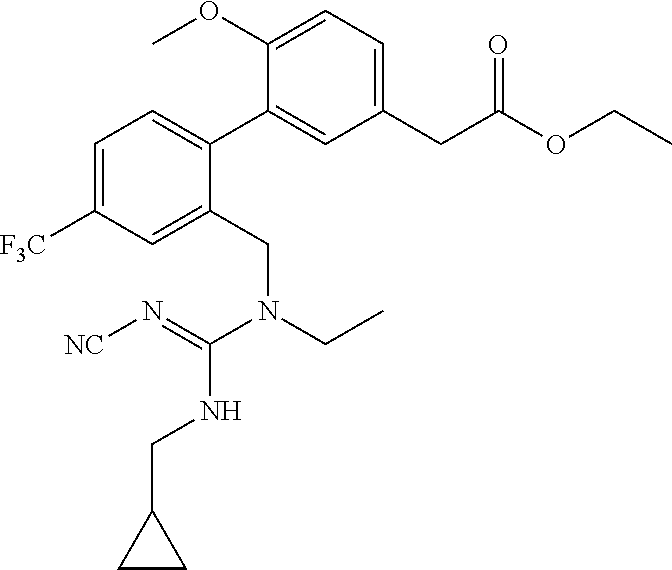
C1=C(OC)C(C2=CC=C([F3C])C=C2CN(CC)C(=N[NC])NCC2CC2)=CC(CC(OCC)=O)=C1
